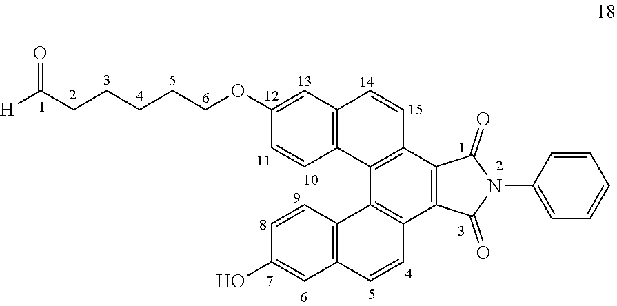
C1(OCCCCCC([H])=O)=CC2=C(C=C1)C1=C(C=C2)C2=C(C3=C1C1=C(C=C3)C=C(O)C=C1)C(=O)N(C1=CC=CC=C1)C2=O
